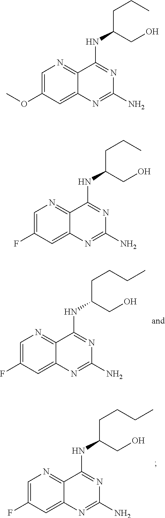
C(NC1=NC(N)=NC2=CC(F)=CN=C12)(CCCC)CO.C(NC1=NC(N)=NC2=CC(F)=CN=C12)(CCCC)CO.C(NC1=NC(N)=NC2=CC(OC)=CN=C12)(CCC)CO.C(NC1=NC(N)=NC2=CC(F)=CN=C12)(CCC)CO
